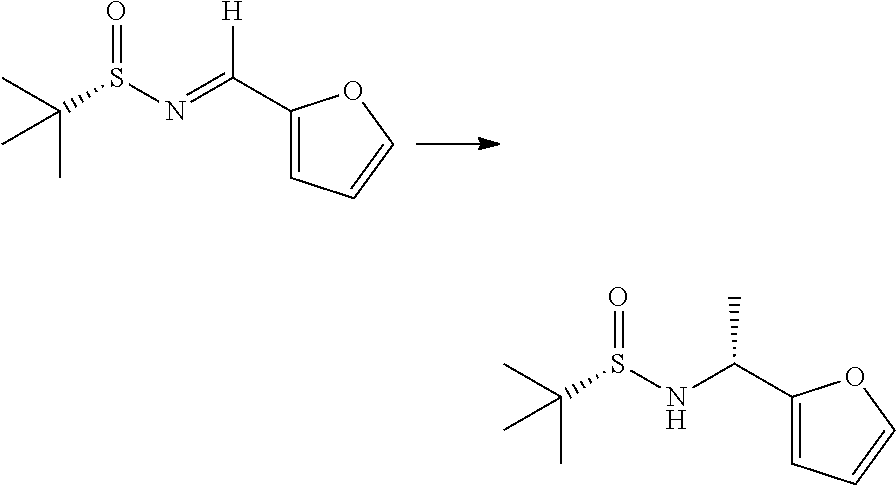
C1(C([H])=NS(=O)C(C)(C)C)=CC=CO1.C1(C(C)NS(=O)C(C)(C)C)=CC=CO1
